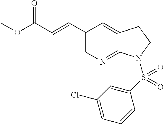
COC(C=CC1=CN=C2C(=C1)CCN2S(C1=CC(Cl)=CC=C1)(=O)=O)=O
